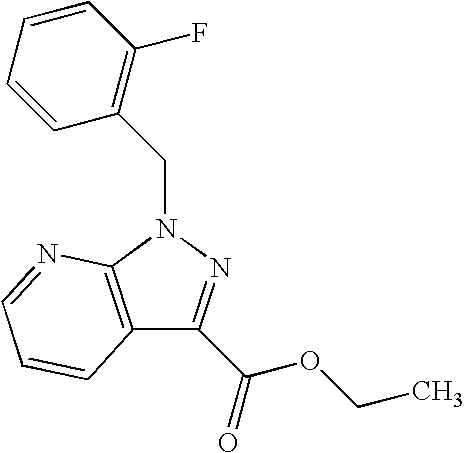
C12=C(N(CC3=C(F)C=CC=C3)N=C1C(=O)OCC)N=CC=C2
